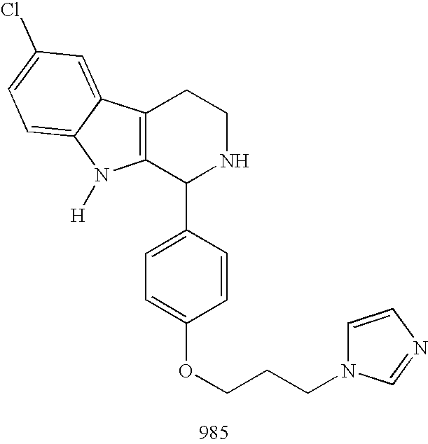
C12=C(C(C3=CC=C(OCCCN4C=CN=C4)C=C3)NCC1)N([H])C1=CC=C(Cl)C=C21
